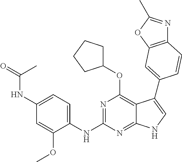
N(C1=NC(OC2CCCC2)=C2C(=N1)NC=C2C1=CC2=C(N=C(C)O2)C=C1)C1=CC=C(NC(=O)C)C=C1OC
